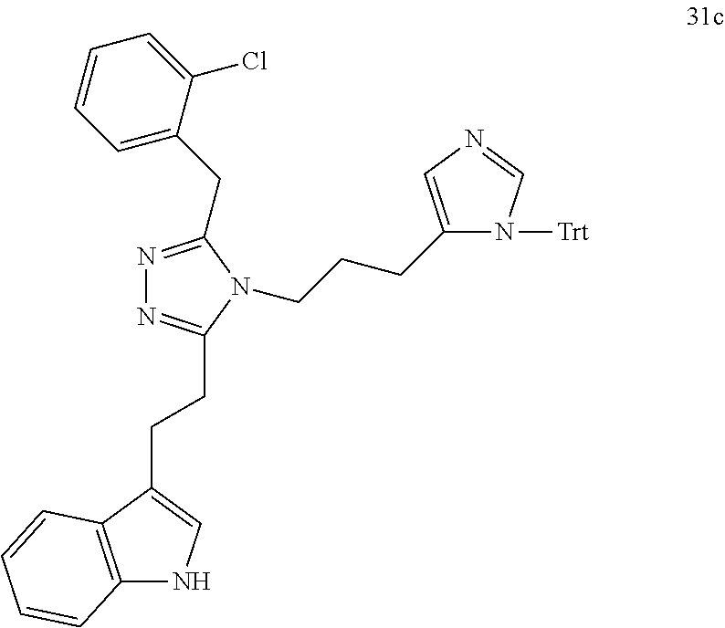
N1=C(CC2=CC=CC=C2Cl)N(CCCC2=CN=CN2[Trt])C(CCC2=CNC3=C2C=CC=C3)=N1
